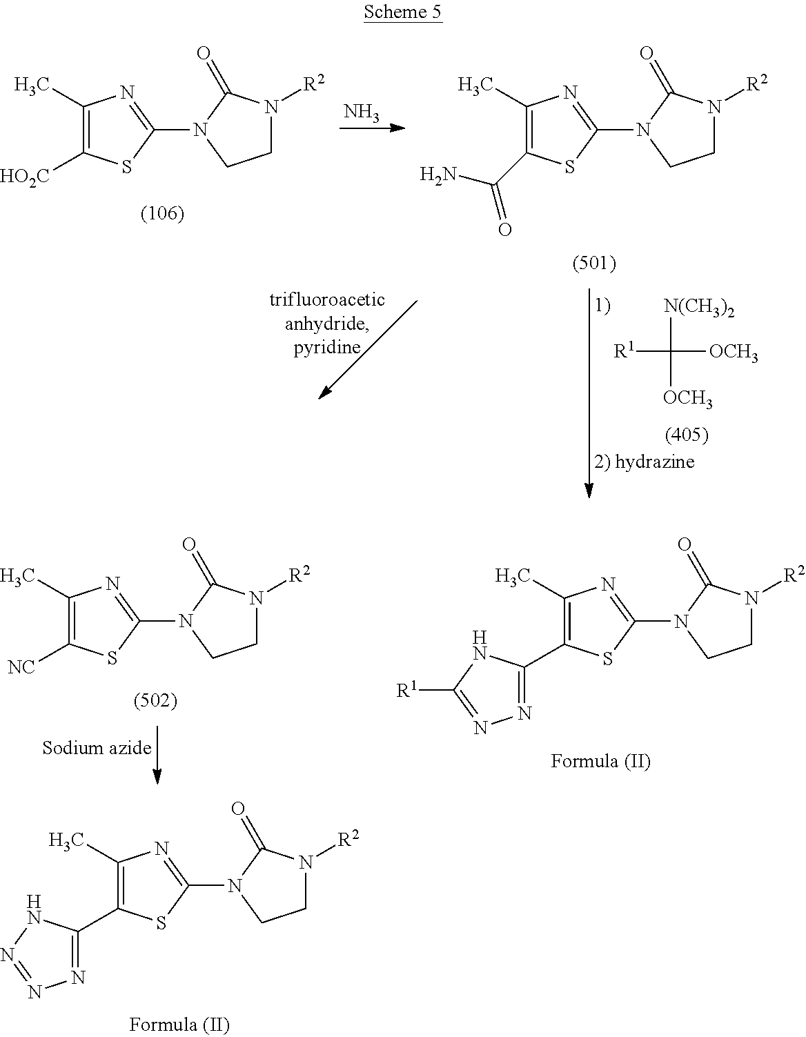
C1(C)=C(C2=NN=NN2)SC(N2C(=O)N([R2])CC2)=N1.C1(C)=C([HO2C])SC(N2C(=O)N([R2])CC2)=N1.N.C1(C)=C(C(N)=O)SC(N2C(=O)N([R2])CC2)=N1.[R1]C([N(CH3)2])([OCH3])[OCH3].C1(C)=C([NC])SC(N2C(=O)N([R2])CC2)=N1.C1(C)=C(C2=NN=C([R1])N2)SC(N2C(=O)N([R2])CC2)=N1
